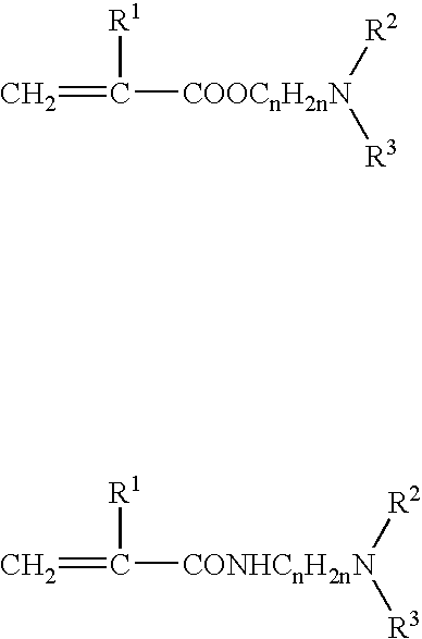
C=C([R1])[COOCnH2nN]([R2])[R3].C=C([R1])[CONHCnH2nN]([R2])[R3]
